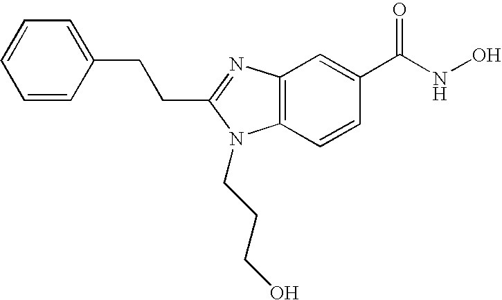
C(C1=NC2=C(C=CC(C(NO)=O)=C2)N1CCCO)CC1=CC=CC=C1
